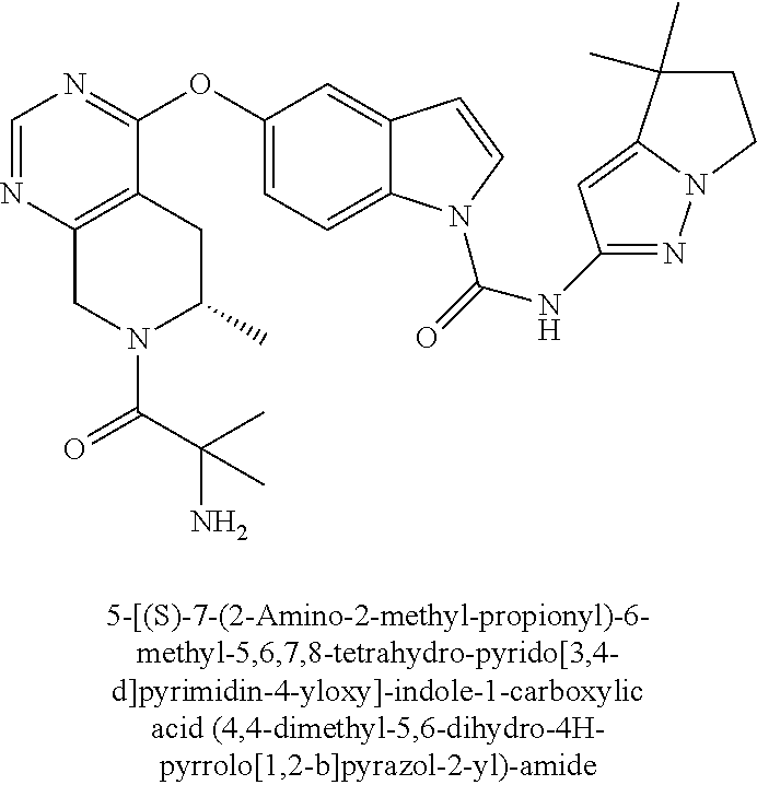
C1=NC2=C(C(OC3=CC=C4C(=C3)C=CN4C(=O)NC3=NN4C(=C3)C(C)(C)CC4)=N1)CC(C)N(C(C(N)(C)C)=O)C2
